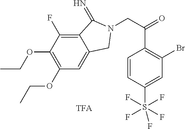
C12=C(F)C(OCC)=C(OCC)C=C1CN(CC(=O)C1=C(Br)C=C(S(F)(F)(F)(F)F)C=C1)C2=N
